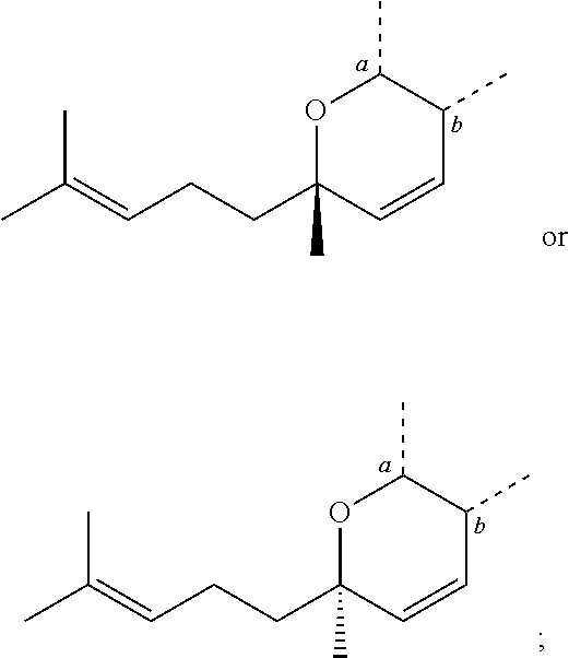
O1C(CCC=C(C)C)(C)C=CC(C)C1C.O1C(CCC=C(C)C)(C)C=CC(C)C1C
